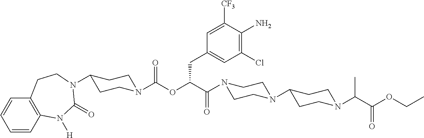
C1=CC2=C(C=C1)CCN(C1CCN(C(OC(C(=O)N3CCN(C4CCN(C(C(OCC)=O)C)CC4)CC3)CC3=CC(Cl)=C(N)C([CF3])=C3)=O)CC1)C(=O)N2[H]
